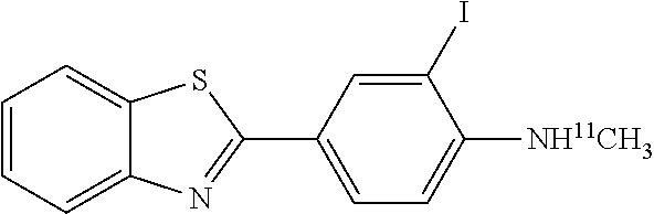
C1=CC=C2C(=C1)SC(C1=CC=C([NH11CH3])C(I)=C1)=N2
